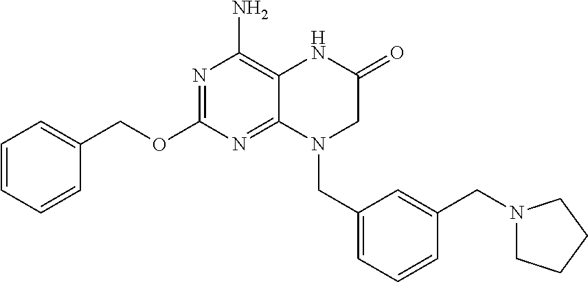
N1=C(OCC2=CC=CC=C2)N=C2C(=C1N)NC(=O)CN2CC1=CC=CC(CN2CCCC2)=C1
